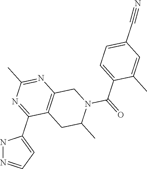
N1N=CC=C1C1=NC(C)=NC2=C1CC(C)N(C(=O)C1=CC=C(C#N)C=C1C)C2
